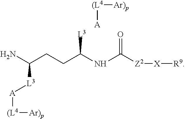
C(CCC(NC([Z2][X][R9])=O)[L3])(N)[L3][A][(L4][Ar)p].[A][(L4][Ar)p]
